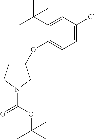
C1(OC2=CC=C(Cl)C=C2C(C)(C)C)CCN(C(=O)OC(C)(C)C)C1
